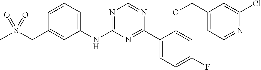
N1=C(NC2=CC=CC(CS(C)(=O)=O)=C2)N=C(C2=CC=C(F)C=C2OCC2=CC=NC(Cl)=C2)N=C1
